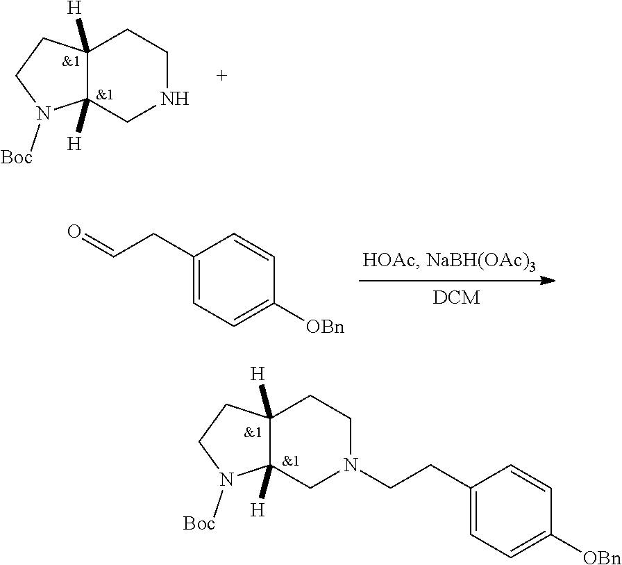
C1(CC=O)=CC=C([OBn])C=C1.C1(CCN2CC3([H])C([H])(CC2)CCN3[Boc])=CC=C([OBn])C=C1.C12([H])C([H])(CNCC1)N([Boc])CC2
